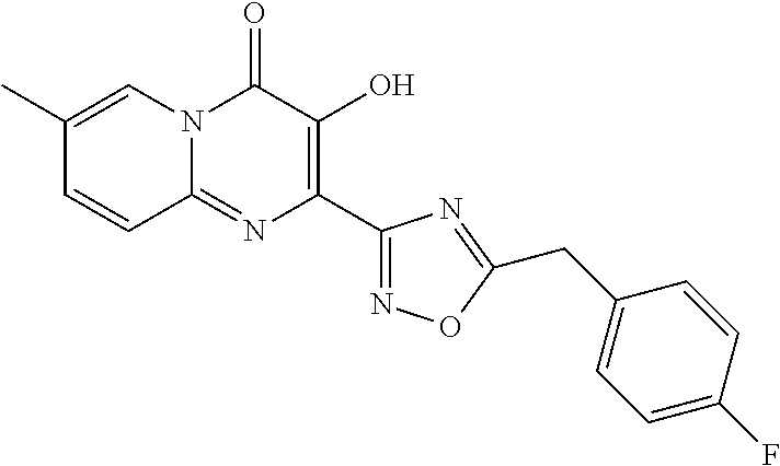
N12C(=NC(C3=NOC(CC4=CC=C(F)C=C4)=N3)=C(O)C1=O)C=CC(C)=C2
